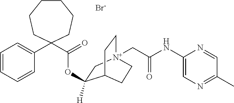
[Br-].C1CCCC(C(=O)OC2([H])C[N+]3(CC(NC4=CN=C(C)C=N4)=O)CCC2CC3)(C2=CC=CC=C2)CC1
